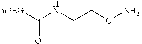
[mPEG]C(NCCO[NH2])=O
